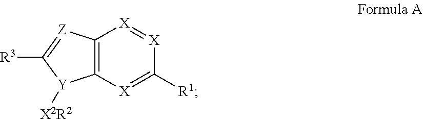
C12=C([X]=C([R1])[X]=[X]1)[Y]([X2R2])C([R3])=[Z]2
